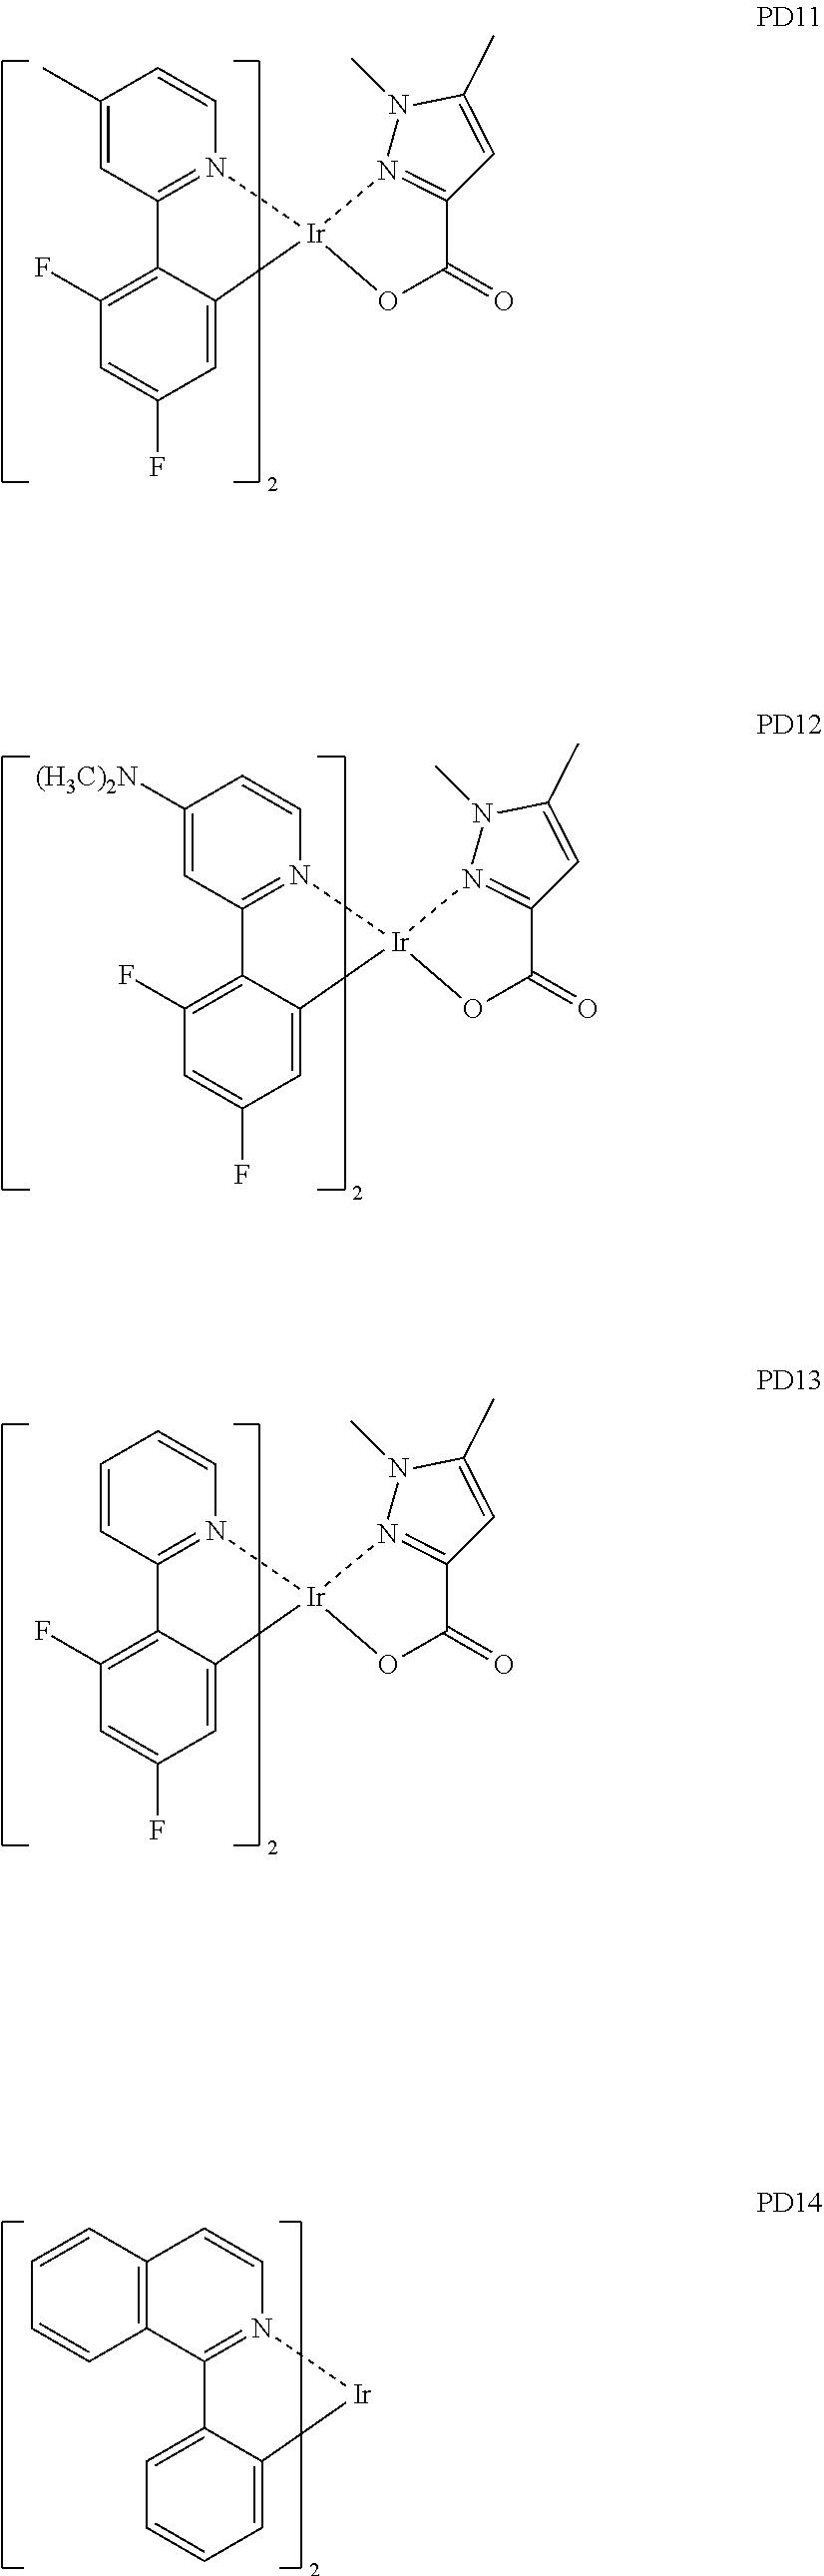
C1(C)=CC2=N(C=C1)[Ir]1(C3=CC(F)=CC(F)=C23)OC(=O)C2=N1N(C)C(C)=C2.C1([(H3C)2N])=CC2=N(C=C1)[Ir]1(C3=CC(F)=CC(F)=C23)OC(=O)C2=N1N(C)C(C)=C2.C1=CC2=N(C=C1)[Ir]1(C3=CC(F)=CC(F)=C23)OC(=O)C2=N1N(C)C(C)=C2.C12=C(C3=N(C=C1)[Ir]C1=CC=CC=C31)C=CC=C2
